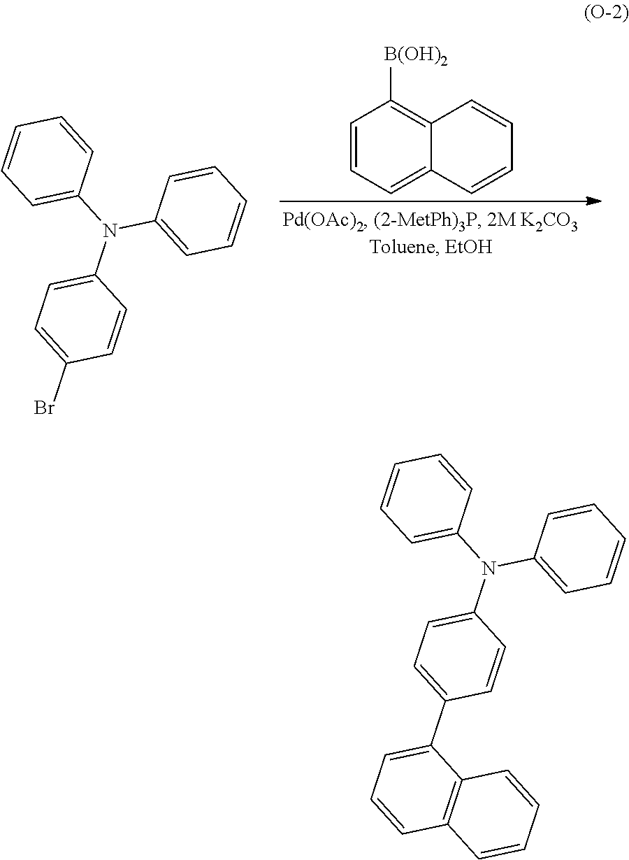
C1=CC=C(N(C2=CC=C(Br)C=C2)C2=CC=CC=C2)C=C1.C1=CC=C2C(=C1[B(OH)2])C=CC=C2.C1=CC=C(N(C2=CC=C(C3=CC=CC4=C3C=CC=C4)C=C2)C2=CC=CC=C2)C=C1
